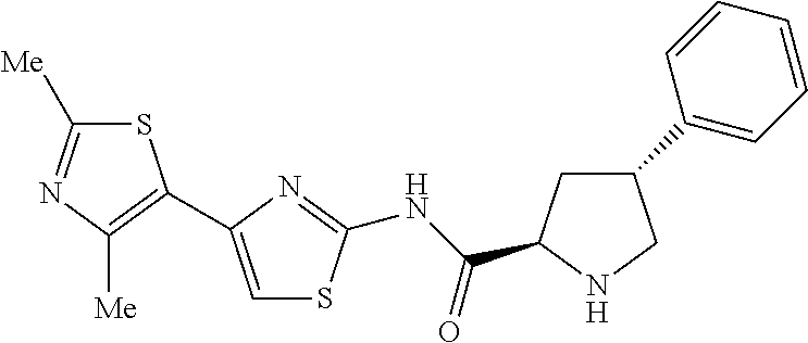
C1([Me])=NC([Me])=C(C2=CSC(NC(=O)C3CC(C4=CC=CC=C4)CN3)=N2)S1
